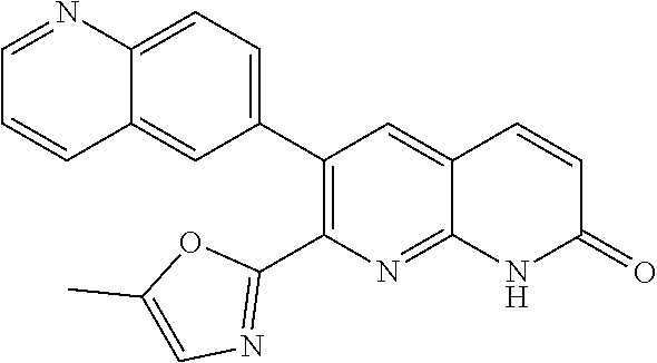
C12=CC=C(C3=C(C4=NC=C(C)O4)N=C4C(=C3)C=CC(=O)N4)C=C1C=CC=N2
